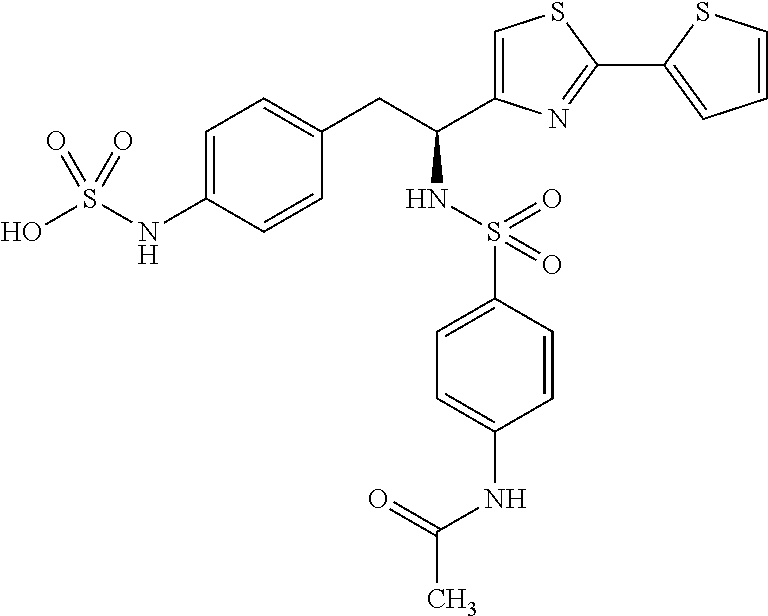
C1=C(NS(O)(=O)=O)C=CC(CC(NS(=O)(=O)C2=CC=C(NC(C)=O)C=C2)C2=CSC(C3=CC=CS3)=N2)=C1
